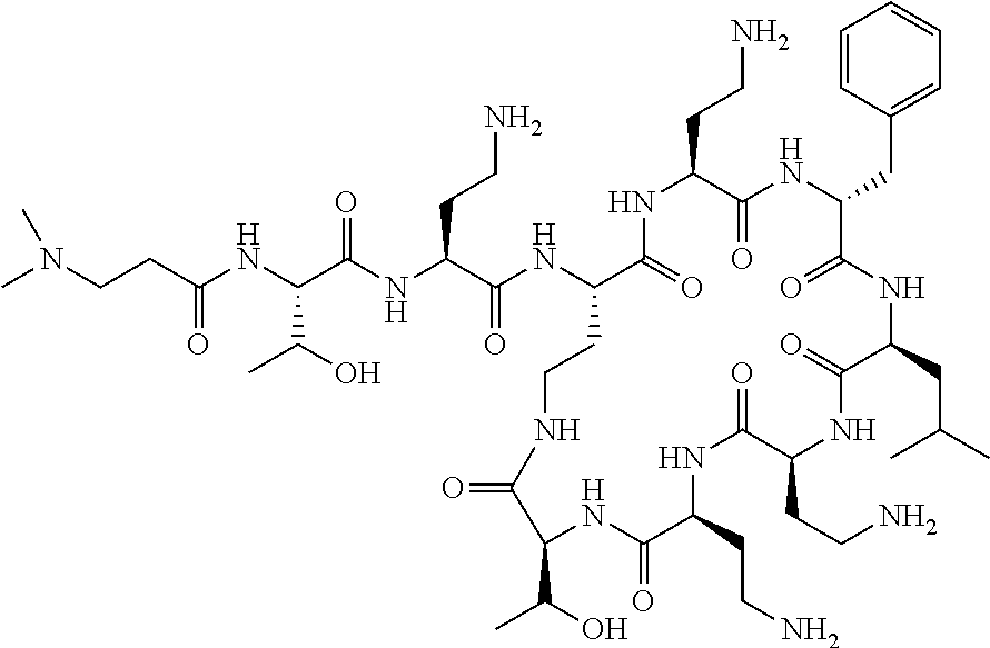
C(CC(NC(C(NC(C(NC1C(=O)NC(CCN)C(=O)NC(CC2=CC=CC=C2)C(=O)NC(CC(C)C)C(=O)NC(CCN)C(=O)NC(CCN)C(=O)NC(C(O)C)C(=O)NCC1)=O)CCN)=O)C(O)C)=O)N(C)C
